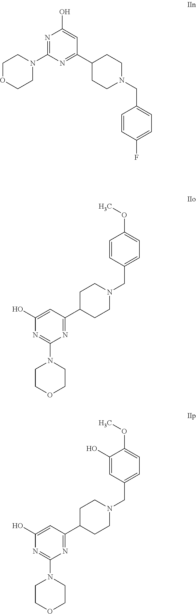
N1=C(N2CCOCC2)N=C(C2CCN(CC3=CC=C(F)C=C3)CC2)C=C1O.C1=C(O)N=C(N2CCOCC2)N=C1C1CCN(CC2=CC=C(OC)C=C2)CC1.C1=C(O)N=C(N2CCOCC2)N=C1C1CCN(CC2=CC=C(OC)C(O)=C2)CC1
